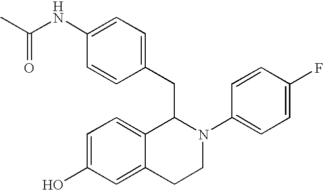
C1=C(O)C=C2C(=C1)C(CC1=CC=C(NC(C)=O)C=C1)N(C1=CC=C(F)C=C1)CC2
